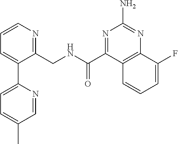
C1=CN=C(CNC(C2=NC(N)=NC3=C2C=CC=C3F)=O)C(C2=CC=C(C)C=N2)=C1
